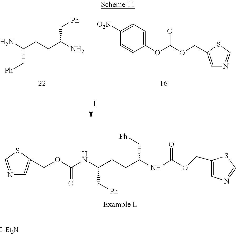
NC(CCC(N)C[Ph])C[Ph].C1(OC(OCC2=CN=CS2)=O)=CC=C([O2N])C=C1.I.N(C(CCC(NC(OCC1=CN=CS1)=O)C[Ph])C[Ph])C(OCC1=CN=CS1)=O
